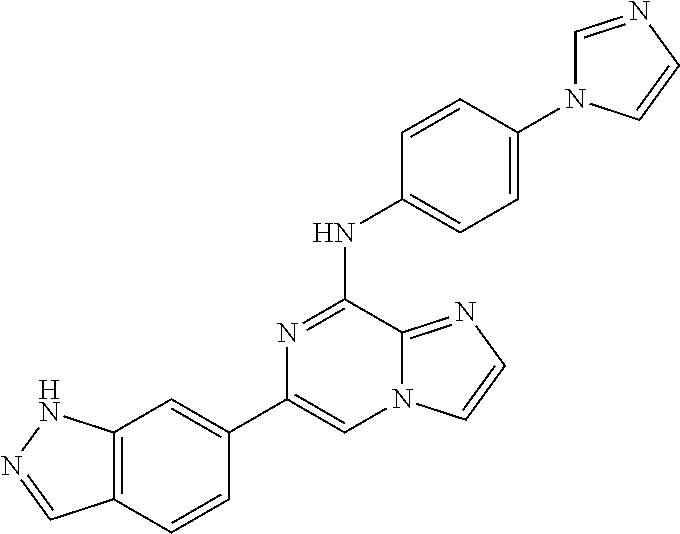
C1(C2=CC3=C(C=C2)C=NN3)=CN2C(=NC=C2)C(NC2=CC=C(N3C=NC=C3)C=C2)=N1
